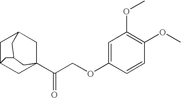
C1C2CC3(C(COC4=CC(OC)=C(OC)C=C4)=O)CC1CC(C2)C3
